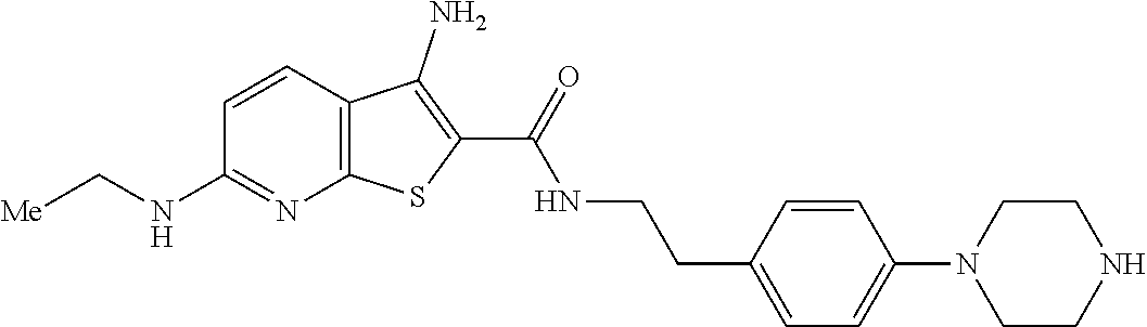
C1=CC2=C(N=C1NC[Me])SC(C(=O)NCCC1=CC=C(N3CCNCC3)C=C1)=C2N
